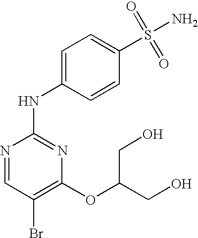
N1=CC(Br)=C(OC(CO)CO)N=C1NC1=CC=C(S(=O)(=O)N)C=C1
